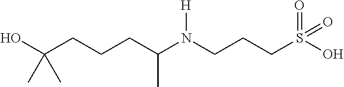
C(C(N(CCCS(=O)(=O)O)[H])C)CCC(O)(C)C
